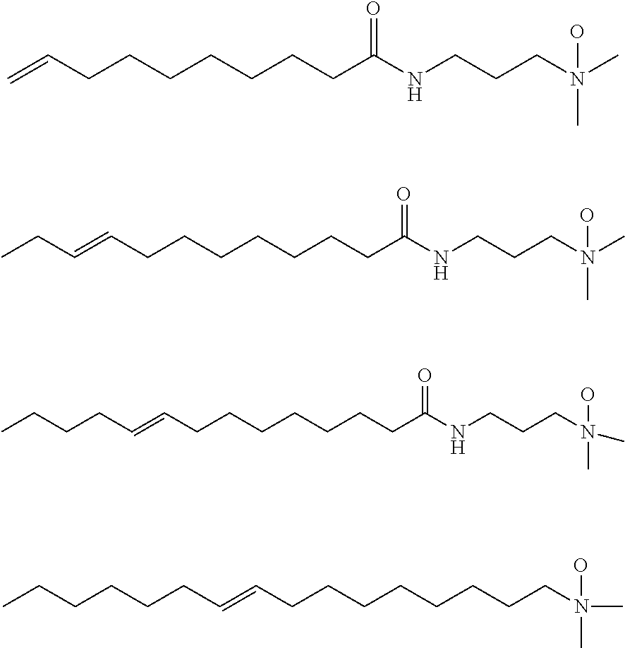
C=CCCCCCCCC(NCCCN(C)(O)C)=O.C(=CCCCCCCCC(NCCCN(C)(O)C)=O)CC.C(=CCCCCCCCC(NCCCN(C)(O)C)=O)CCCC.C(CCCC=CCCCCCCCCN(C)(O)C)CC
